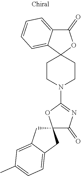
C12(CCN(C3=NC(=O)C4(O3)CC3=CC(C)=CC=C3C4)CC1)OC(=O)C1=CC=CC=C21
